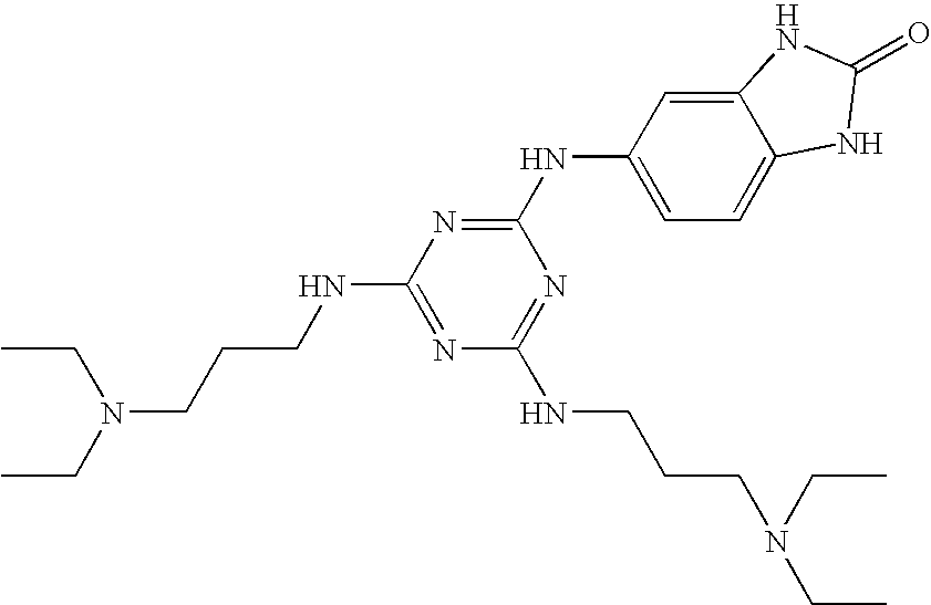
C1(NC2=NC(NCCCN(CC)CC)=NC(NCCCN(CC)CC)=N2)=CC=C2C(=C1)NC(=O)N2
